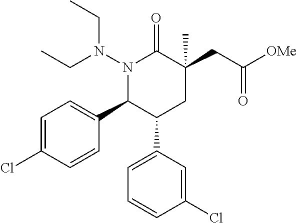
N1(N(CC)CC)C(C2=CC=C(Cl)C=C2)C(C2=CC=CC(Cl)=C2)CC(CC([OMe])=O)(C)C1=O
